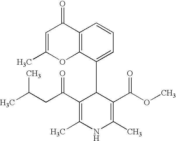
C12=C(C(C3C(C(CC(C)C)=O)=C(C)NC(C)=C3C(OC)=O)=CC=C1)OC(C)=CC2=O
